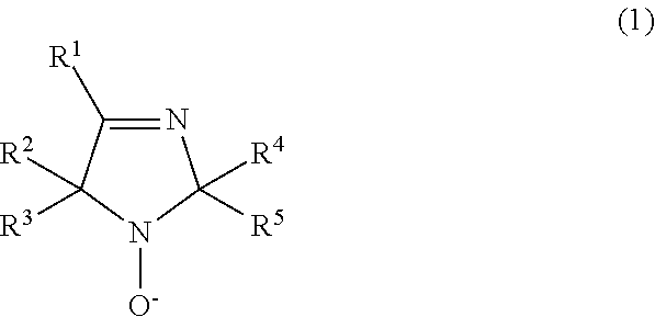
N1=C([R1])C([R2])([R3])N([O-])C1([R4])[R5]
